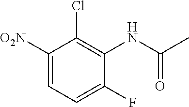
C1([O2N])=CC=C(F)C(NC(C)=O)=C1Cl
